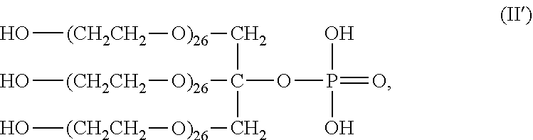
O[(CH2CH2][O)26]CC([O)26][(CH2CH2]O)(C[O)26][(CH2CH2]O)OP(=O)(O)O
